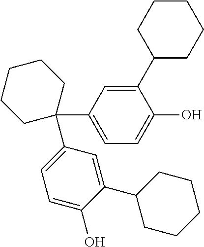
C1C(C2=CC=C(O)C(C3CCCCC3)=C2)(C2=CC=C(O)C(C3CCCCC3)=C2)CCCC1
